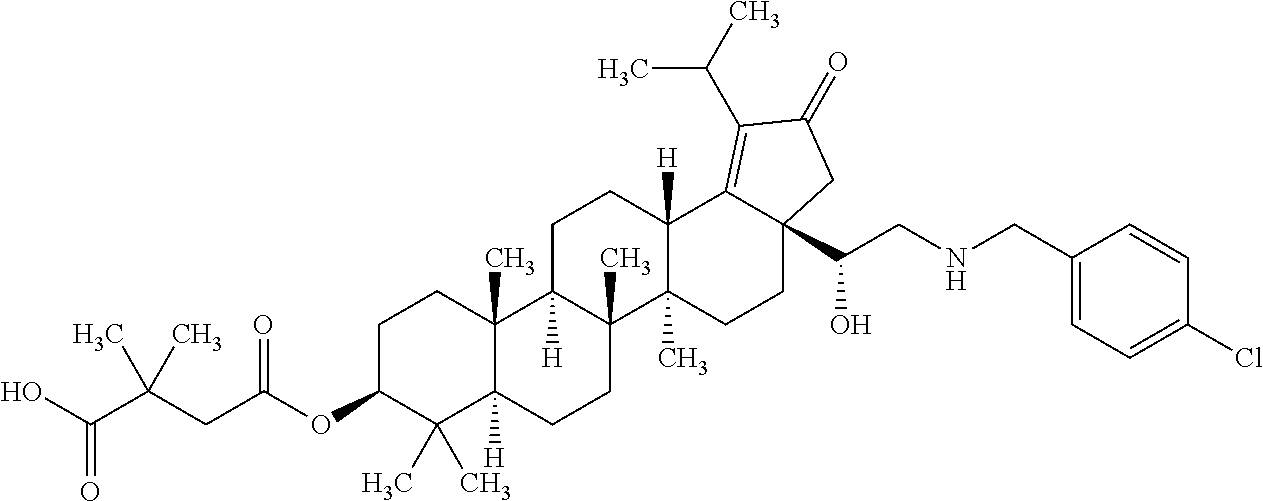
C1C(OC(CC(C(O)=O)(C)C)=O)C(C)(C)C2([H])C(C)(C1)C1([H])C(C)(CC2)C2(C)C([H])(CC1)C1=C(C(C)C)C(=O)CC1(C(CNCC1=CC=C(Cl)C=C1)O)CC2
